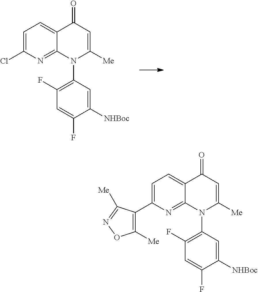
C1=C(Cl)N=C2C(=C1)C(=O)C=C([Me])N2C1=C(F)C=C(F)C([NHBoc])=C1.C1=C(C2=C([Me])ON=C2[Me])N=C2C(=C1)C(=O)C=C([Me])N2C1=C(F)C=C(F)C([NHBoc])=C1
